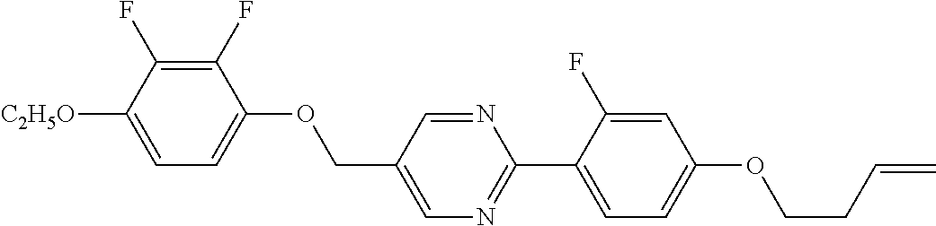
C1(F)=C(F)C([C2H5O])=CC=C1OCC1=CN=C(C2=CC=C(OCCC=C)C=C2F)N=C1
